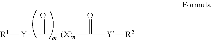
[R1][Y]C([(X)n]C([Y][R2])=O)=O
